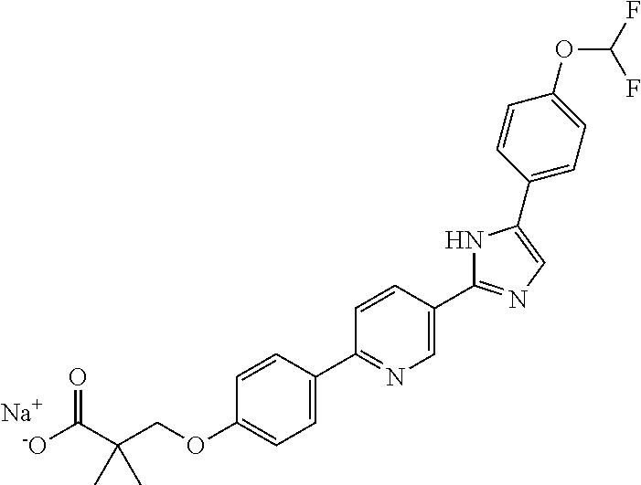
[-O]C(C(COC1=CC=C(C2=NC=C(C3=NC=C(C4=CC=C(OC(F)F)C=C4)N3)C=C2)C=C1)(C)C)=O.[Na]
